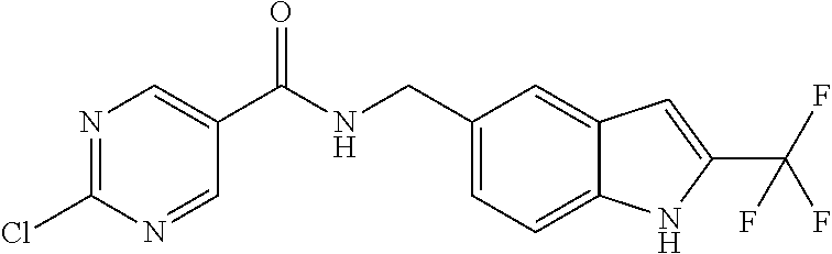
C1(CNC(C2=CN=C(Cl)N=C2)=O)=CC=C2C(=C1)C=C(C(F)(F)F)N2
